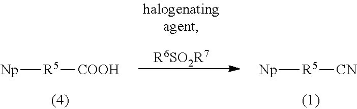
[Np][R5][COOH].[R6SO2R7].[Np][R5][CN]
